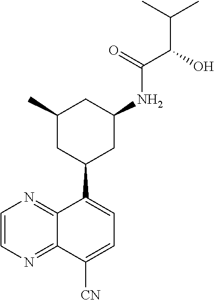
C1=CN=C2C(=N1)C(C1CC(NC(C(O)C(C)C)=O)CC(C)C1)=CC=C2[CN]
